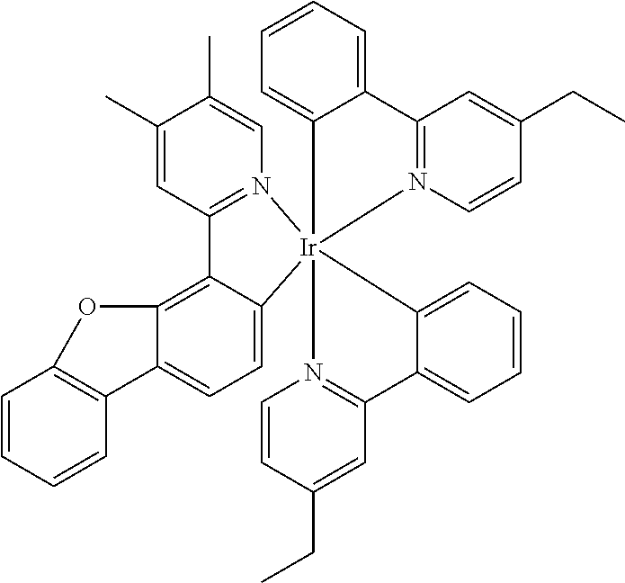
C1(C)=CC2=N(C=C1C)[Ir]13(C4=CC=C5C(=C24)OC2=C5C=CC=C2)(C2=CC=CC=C2C2=N1C=CC(CC)=C2)N1=C(C=C(CC)C=C1)C1=CC=CC=C31
